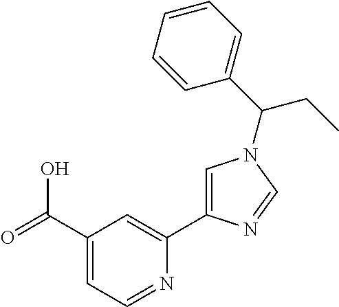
C1(C(=O)O)=CC=NC(C2=CN(C(C3=CC=CC=C3)CC)C=N2)=C1
